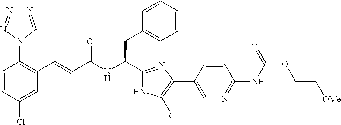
C1(Cl)=CC(C=CC(NC(CC2=CC=CC=C2)C2=NC(C3=CN=C(NC(OCC[OMe])=O)C=C3)=C(Cl)N2)=O)=C(N2C=NN=N2)C=C1
